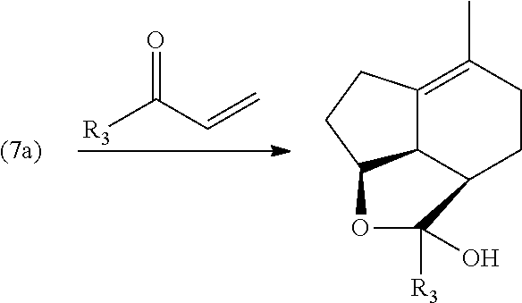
[R3]C(C=C)=O.C12C3=C(C)CCC1C([R3])(O)OC2CC3
